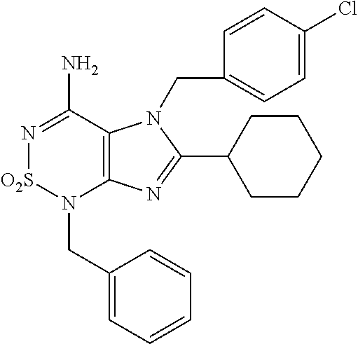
C12=C(C(N)=N[O2S]N1CC1=CC=CC=C1)N(CC1=CC=C(Cl)C=C1)C(C1CCCCC1)=N2
